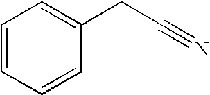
C1=CC=CC(CC#N)=C1
